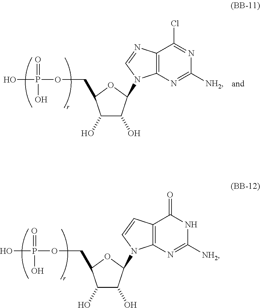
O=P(O)(O)OCC1C(O)C(O)C(N2C3=C(C(Cl)=NC([NH2])=N3)N=C2)O1.O=P(O)(O)OCC1C(O)C(O)C(N2C3=C(C(=O)NC([NH2])=N3)C=C2)O1
